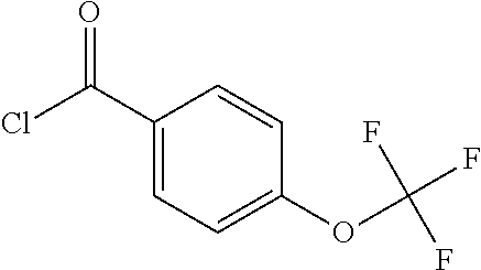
ClC(C1=CC=C(OC(F)(F)F)C=C1)=O
